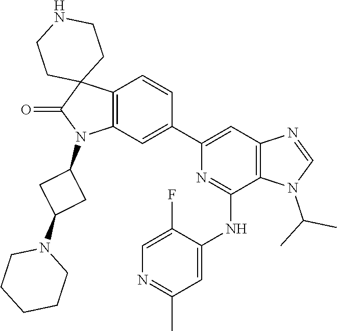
C12=C(C=C(C3=CC4=C(C(NC5=CC(C)=NC=C5F)=N3)N(C(C)C)C=N4)C=C1)N(C1CC(N3CCCCC3)C1)C(=O)C21CCNCC1
